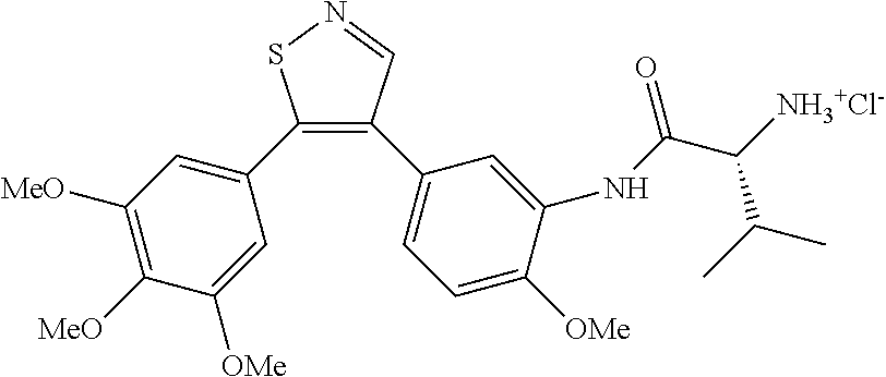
C1(C2=CC([MeO])=C([MeO])C([OMe])=C2)=C(C2=CC=C([OMe])C(NC(C([NH3+Cl-])C(C)C)=O)=C2)C=NS1
